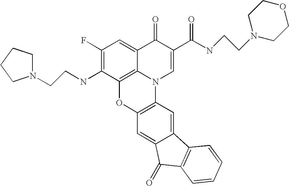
C1(F)=C(NCCN2CCCC2)C2=C3C(=C1)C(=O)C(C(NCCN1CCOCC1)=O)=CN3C1=C(O2)C=C2C(=C1)C1=C(C2=O)C=CC=C1
